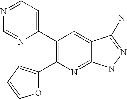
N1=CC=C(C2=C(C3=CC=CO3)N=C3C(=C2)C(N)=NN3)N=C1
